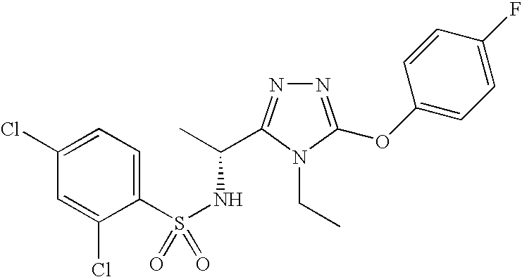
S(NC(C)C1=NN=C(OC2=CC=C(F)C=C2)N1CC)(=O)(C1=CC=C(Cl)C=C1Cl)=O
